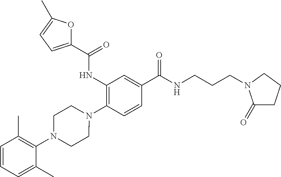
C1(NC(=O)C2=CC=C(C)O2)=C(N2CCN(C3=C(C)C=CC=C3C)CC2)C=CC(C(NCCCN2C(=O)CCC2)=O)=C1
